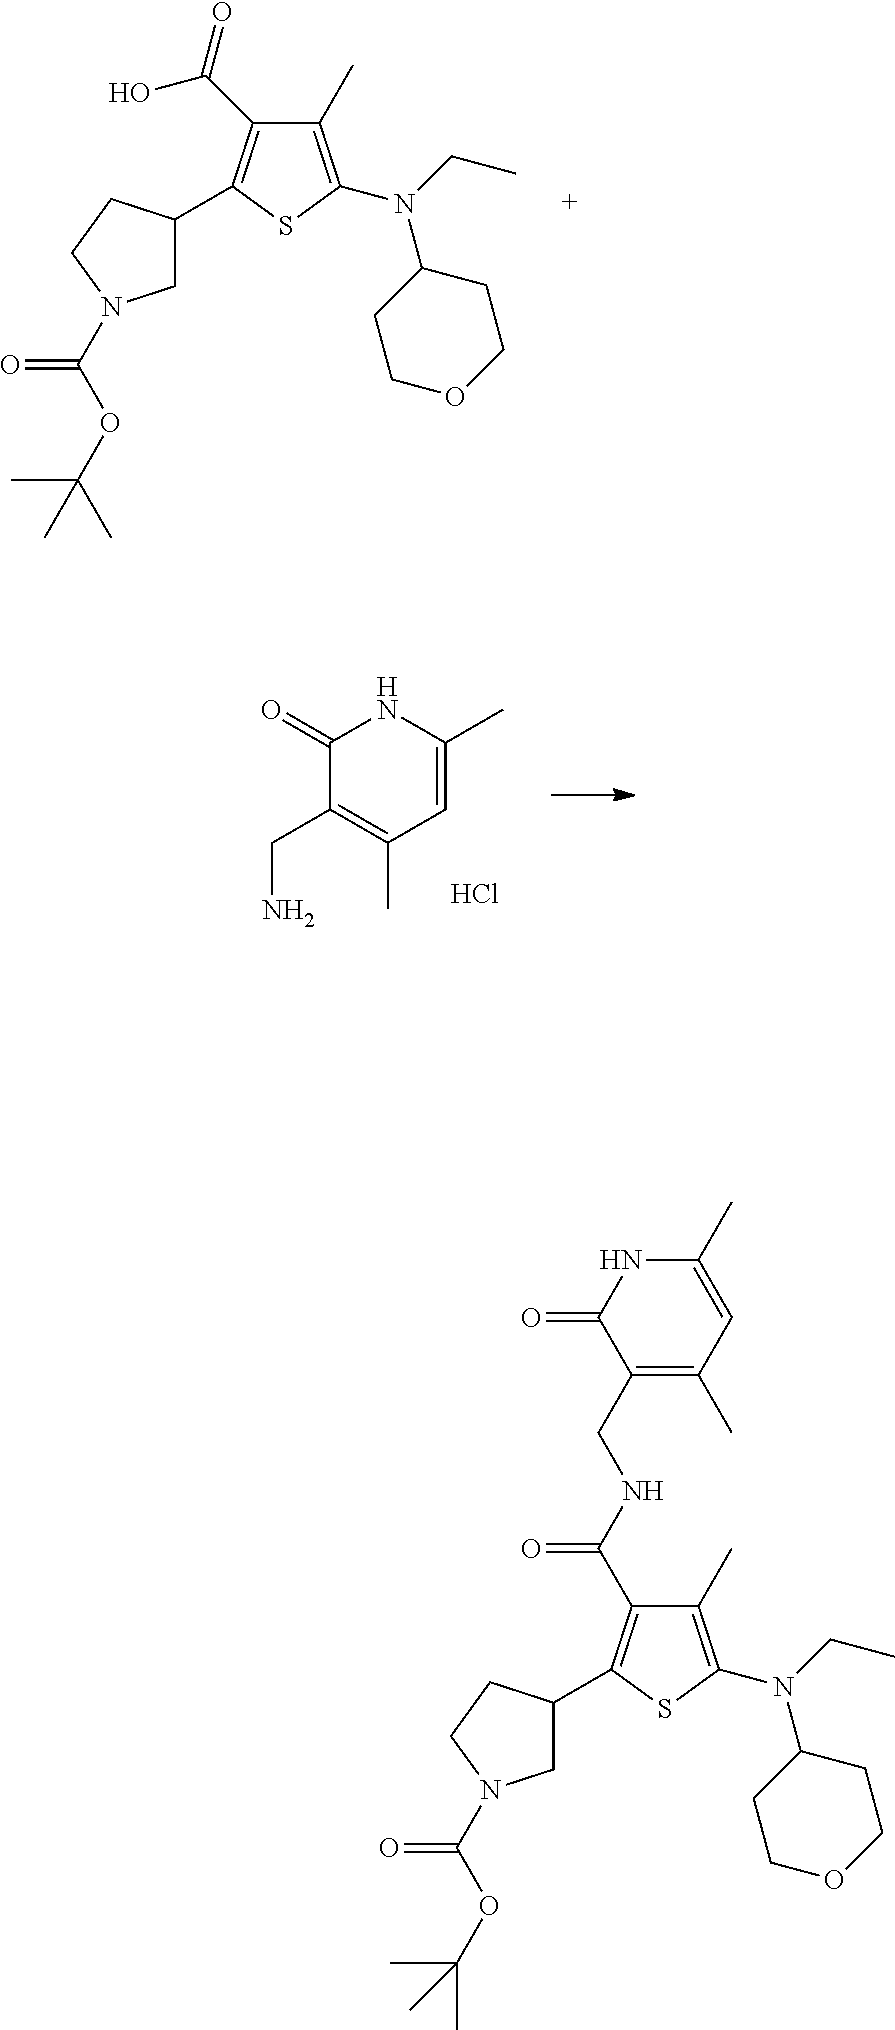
C1(C)=C(N(CC)C2CCOCC2)SC(C2CN(C(OC(C)(C)C)=O)CC2)=C1C(NCC1=C(C)C=C(C)NC1=O)=O.C1(C)=C(N(CC)C2CCOCC2)SC(C2CN(C(OC(C)(C)C)=O)CC2)=C1C(O)=O.C1(=O)C(CN)=C(C)C=C(C)N1.Cl
